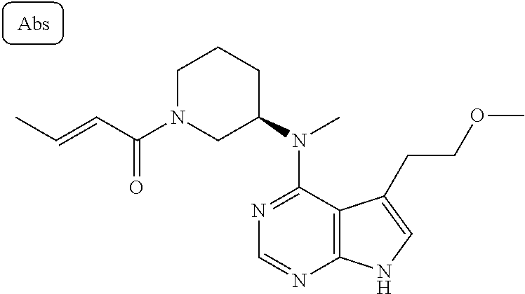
N1=C(N(C2CCCN(C(C=CC)=O)C2)C)C2=C(N=C1)NC=C2CCOC
